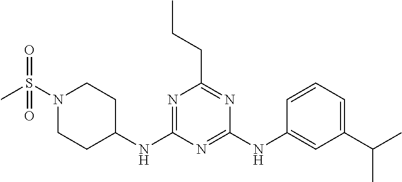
N1=C(NC2CCN(S(C)(=O)=O)CC2)N=C(NC2=CC(C(C)C)=CC=C2)N=C1CCC
